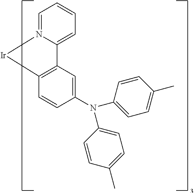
C1=N2C(=CC=C1)C1=C(C=CC(N(C3=CC=C(C)C=C3)C3=CC=C(C)C=C3)=C1)[Ir]2
